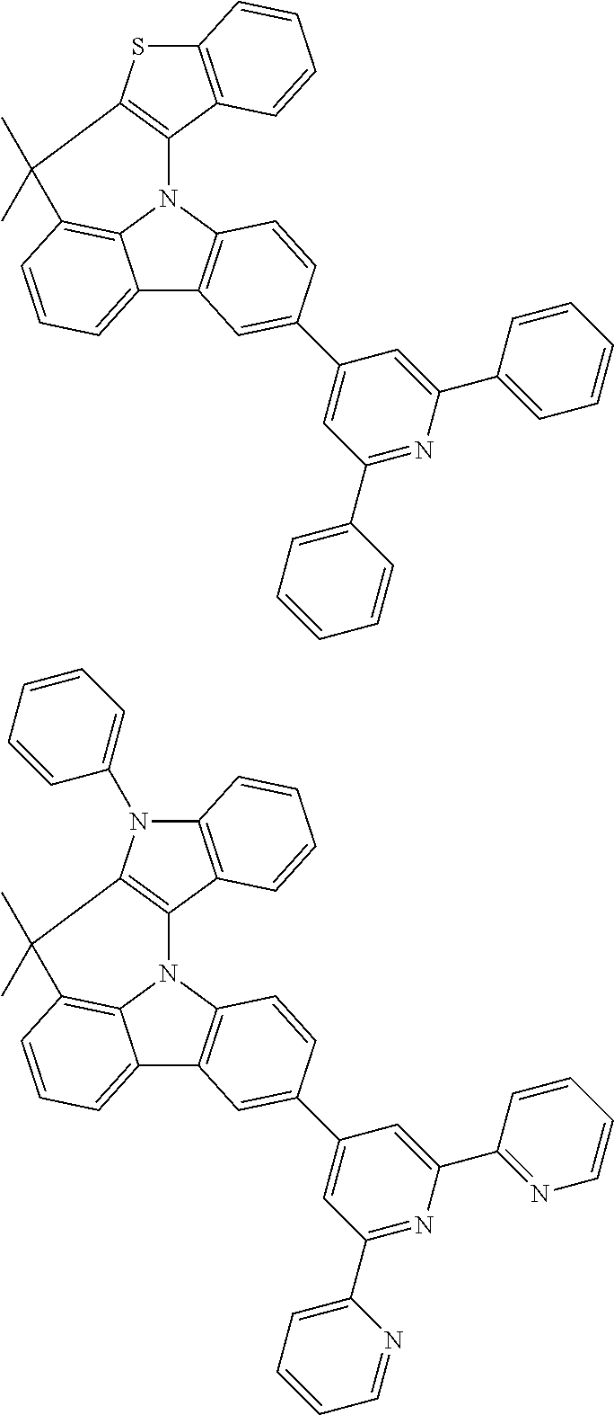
C12=CC=CC3=C1N(C1=C2C=C(C2=CC(C4=CC=CC=C4)=NC(C4=CC=CC=C4)=C2)C=C1)C1=C(SC2=C1C=CC=C2)C3(C)C.C12=CC=CC3=C1N(C1=C2C=C(C2=CC(C4=CC=CC=N4)=NC(C4=NC=CC=C4)=C2)C=C1)C1=C(N(C2=CC=CC=C2)C2=C1C=CC=C2)C3(C)C
